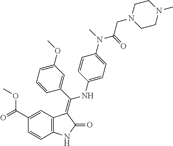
C1(C(=O)OC)=CC2=C(C=C1)NC(=O)C2=C(C1=CC(OC)=CC=C1)NC1=CC=C(N(C)C(=O)CN2CCN(C)CC2)C=C1
